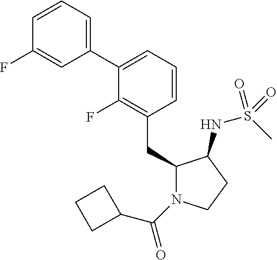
C1(C2=CC=CC(F)=C2)=CC=CC(CC2N(C(=O)C3CCC3)CCC2NS(C)(=O)=O)=C1F
